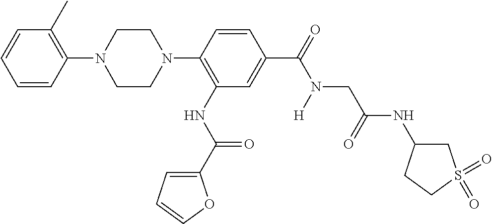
C1(N2CCN(C3=C(NC(=O)C4=CC=CO4)C=C(C(=O)N(CC(NC4CS(=O)(=O)CC4)=O)[H])C=C3)CC2)=C(C)C=CC=C1
